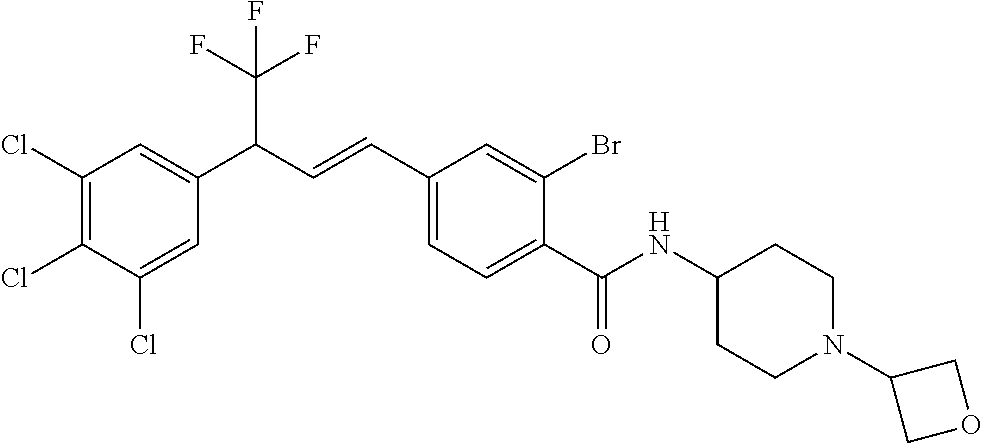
C1(Cl)=CC(C(C=CC2=CC=C(C(NC3CCN(C4COC4)CC3)=O)C(Br)=C2)C(F)(F)F)=CC(Cl)=C1Cl
